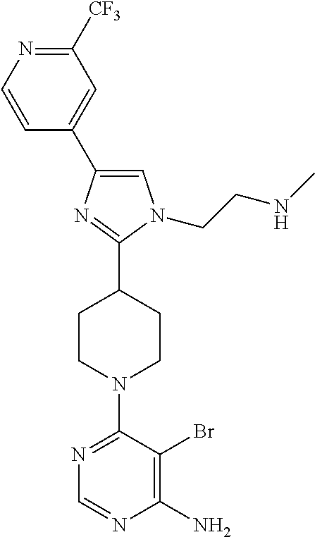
C1=C(C2=CC([CF3])=NC=C2)N=C(C2CCN(C3=NC=NC(N)=C3Br)CC2)N1CCNC
